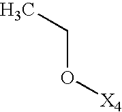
C(O[X4])C
